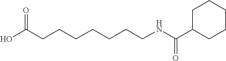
C1C(C(NCCCCCCCC(O)=O)=O)CCCC1
